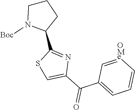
C1N([Boc])C(C2=NC(C(C3=CC=C[OMe]=C3)=O)=CS2)CC1
